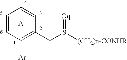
C1([Ar])=C(CS([(CH2)n-CONHR])=[Oq])C=CC=C1
